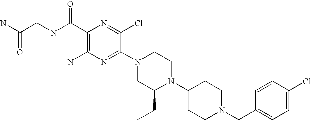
C(CNC(C1=C(N)N=C(N2CC(CC)N(C3CCN(CC4=CC=C(Cl)C=C4)CC3)CC2)C(Cl)=N1)=O)(N)=O
